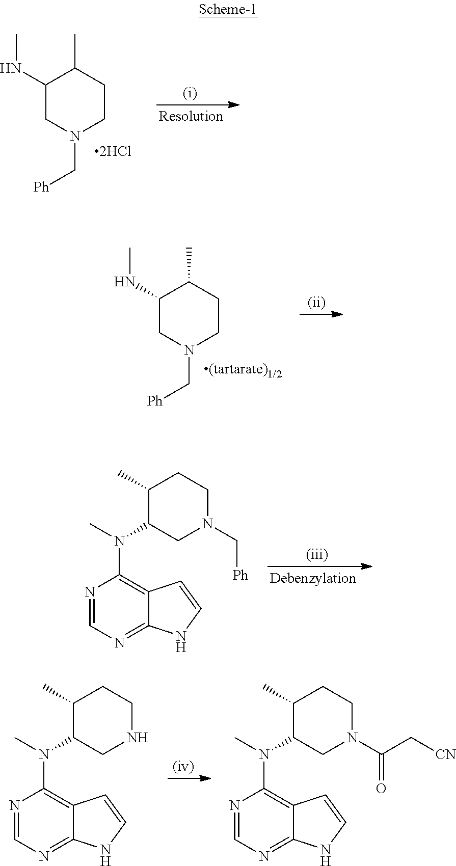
C1(NC)CN(C[Ph])CCC1C.N1=CN=C2C(=C1N(C1CN(C[Ph])CCC1C)C)C=CN2.N1=CN=C2C(=C1N(C1CNCCC1C)C)C=CN2.N1=CN=C2C(=C1N(C1CN(C(C[CN])=O)CCC1C)C)C=CN2.C1(NC)CN(C[Ph])CCC1C
